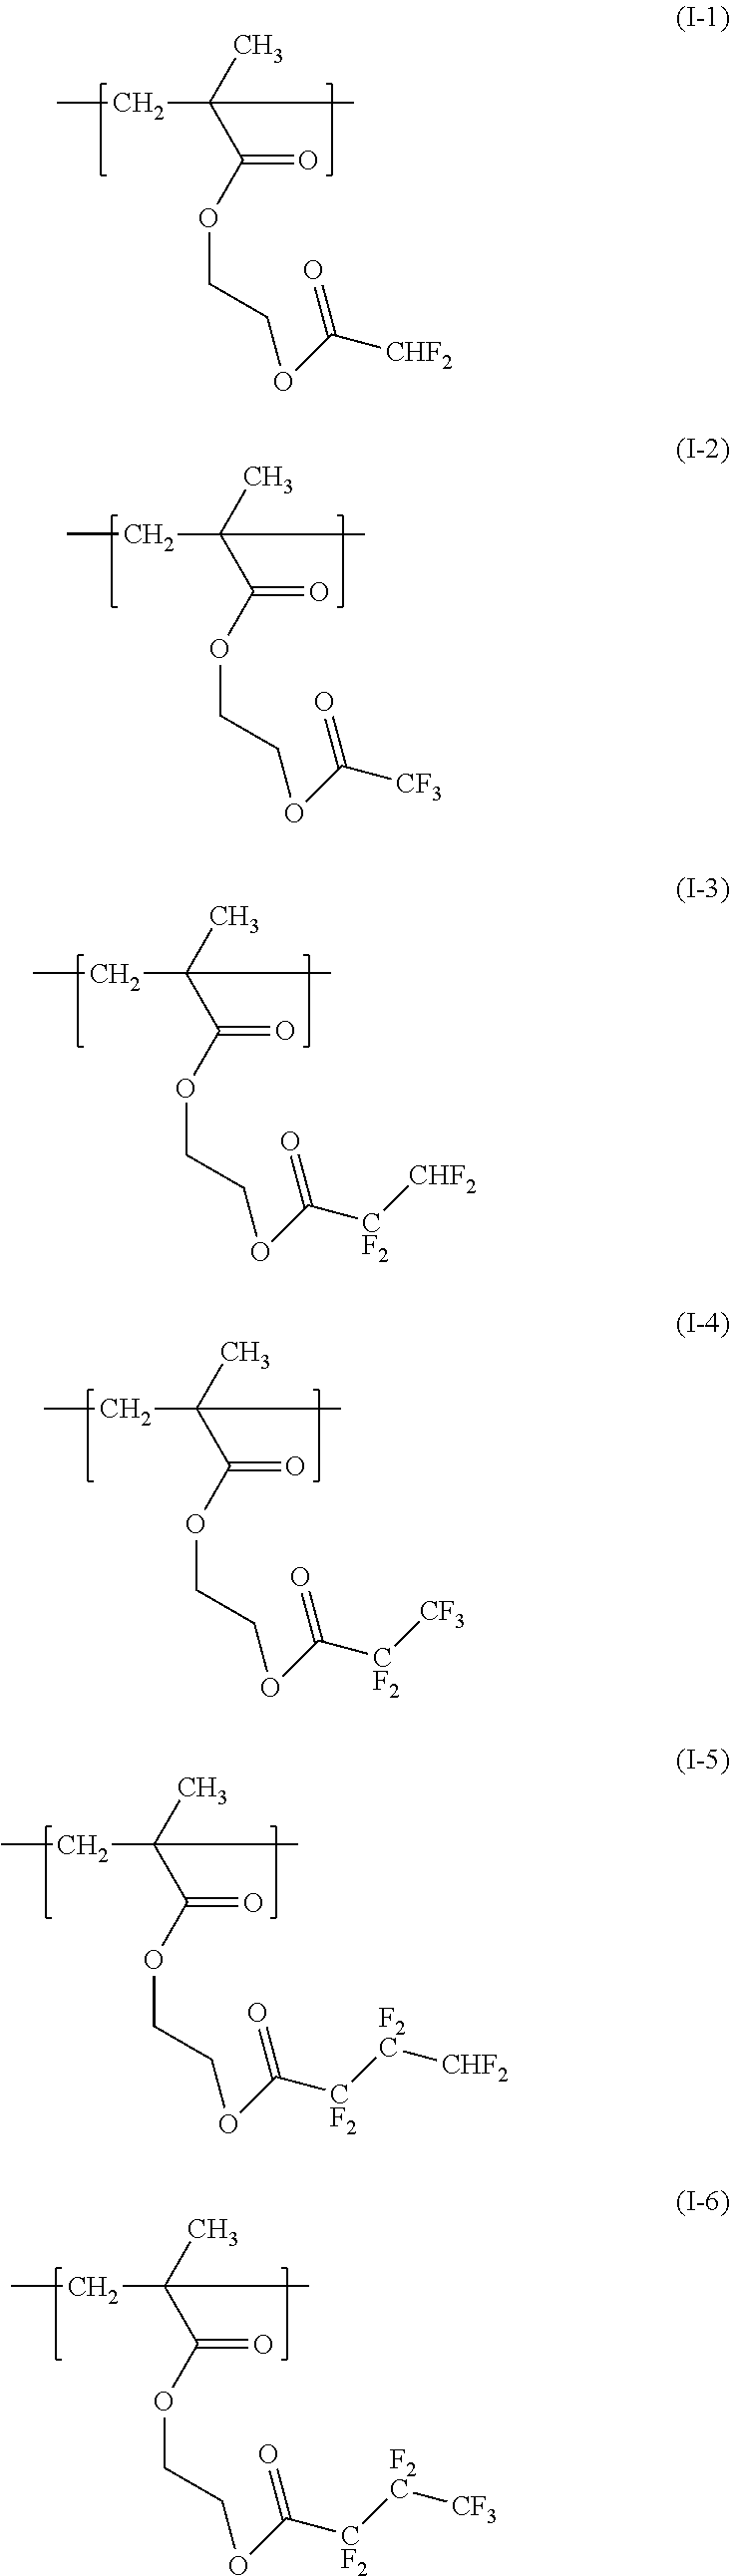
CCC(C)(C)C(OCCOC([CF2][CHF2])=O)=O.CCC(C)(C)C(OCCOC([CF2][CF3])=O)=O.CCC(C)(C)C(OCCOC([CF2][F2C][CHF2])=O)=O.CCC(C)(C)C(OCCOC([CF2][F2C][CF3])=O)=O.CCC(C)(C)C(OCCOC([CHF2])=O)=O.CCC(C)(C)C(OCCOC([CF3])=O)=O
